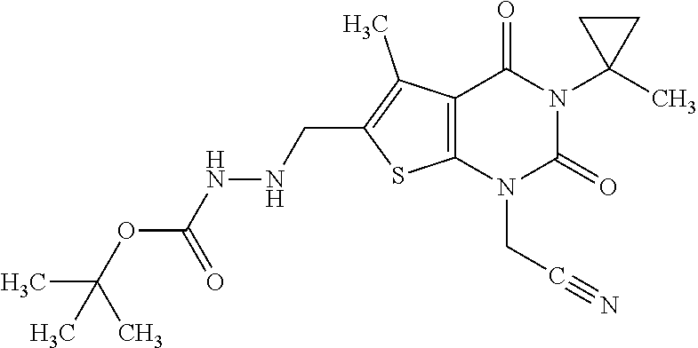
C12=C(N(CC#N)C(=O)N(C3(C)CC3)C1=O)SC(CNNC(OC(C)(C)C)=O)=C2C
